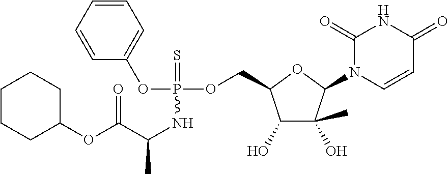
C1(=O)N(C2C(C)(O)C(O)C(COP(OC3=CC=CC=C3)(=S)NC(C)C(OC3CCCCC3)=O)O2)C=CC(=O)N1
